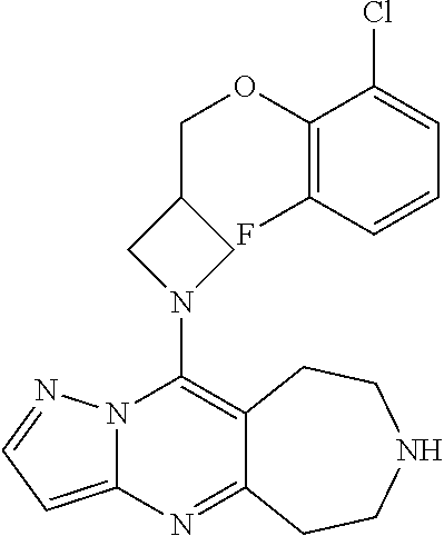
N12C(=CC=N1)N=C1C(=C2N2CC(COC3=C(F)C=CC=C3Cl)C2)CCNCC1
